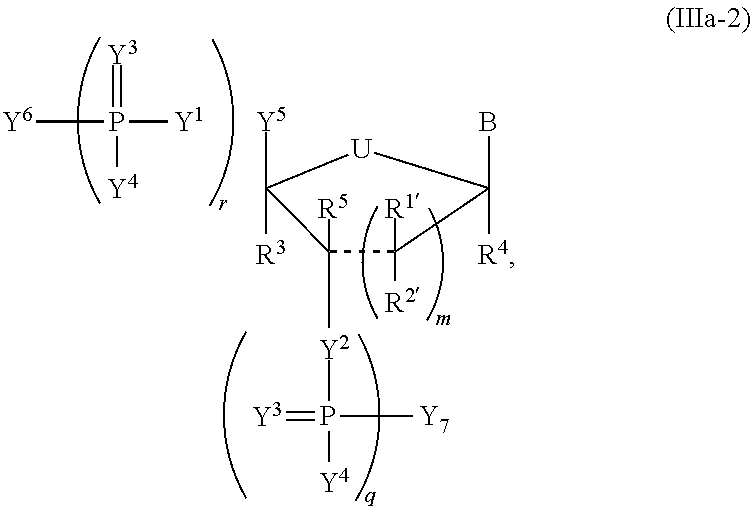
C1([Y2]P([Y4])(=[Y3])[Y7])([R5])C([R1])([R2])C(B)([R4])[U]C1([Y5])[R3].[Y1]P([Y6])(=[Y3])[Y4]
